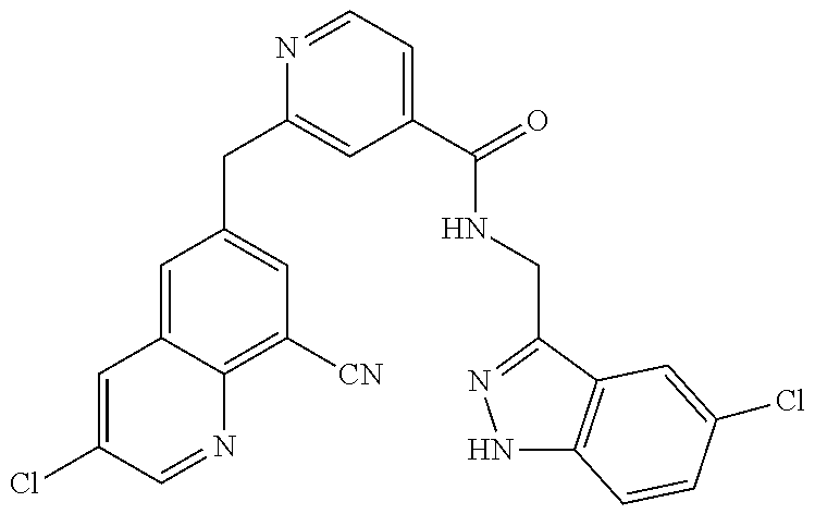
C1(CC2=CC(C(=O)NCC3=NNC4=C3C=C(Cl)C=C4)=CC=N2)=CC([CN])=C2C(=C1)C=C(Cl)C=N2
